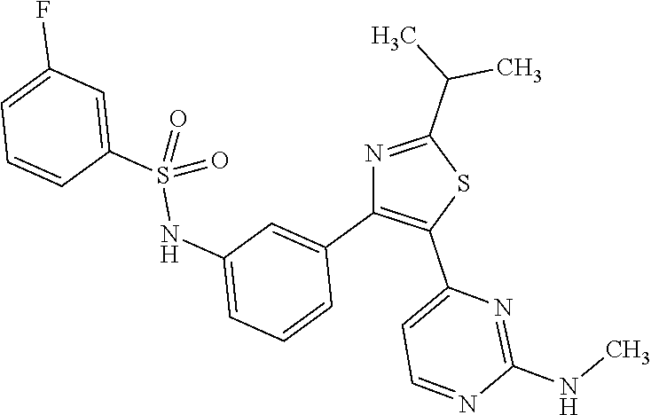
N1=C(C(C)C)SC(C2=CC=NC(NC)=N2)=C1C1=CC(NS(=O)(C2=CC(F)=CC=C2)=O)=CC=C1
